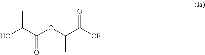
CC(O)C(=O)OC(C)C([OR])=O
